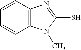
C12=C(C=CC=C1)N=C(S)N2C
